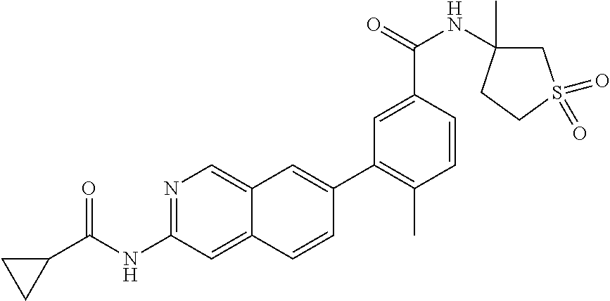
C1(C2=C(C)C=CC(C(=O)NC3(C)CS(=O)(=O)CC3)=C2)=CC2=CN=C(NC(=O)C3CC3)C=C2C=C1
